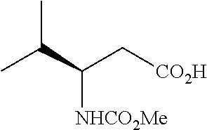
C(C[CO2H])(C(C)C)[NHCO2Me]
